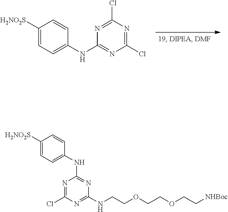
C1([H2NO2S])=CC=C(NC2=NC(Cl)=NC(Cl)=N2)C=C1.C1([H2NO2S])=CC=C(NC2=NC(NCCOCCOCC[NHBoc])=NC(Cl)=N2)C=C1
